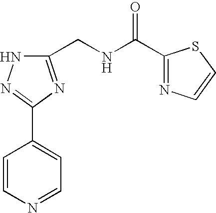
C1(CNC(C2=NC=CS2)=O)=NC(C2=CC=NC=C2)=NN1
